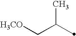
C(C(C)C)[H3CO]
